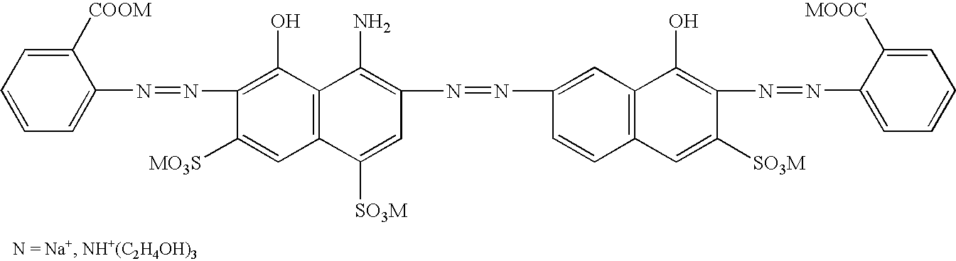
C1=CC=C(N=NC2=C(O)C3=C(C=C2[MO3S])C([SO3M])=CC(N=NC2=CC4=C(C=C2)C=C([SO3M])C(N=NC2=CC=CC=C2[MOOC])=C4O)=C3N)C([COOM])=C1
